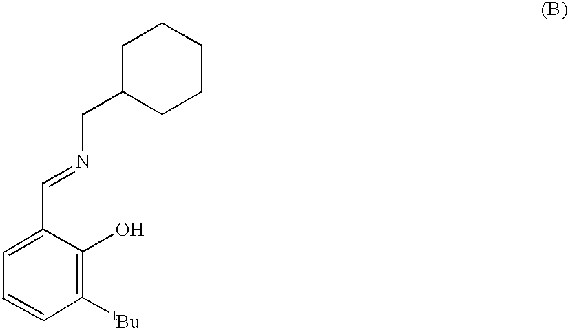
C1([tBu])=C(O)C(C=NCC2CCCCC2)=CC=C1
